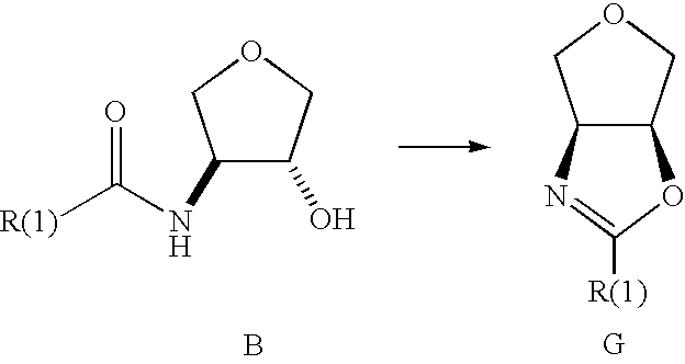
C1(NC([R(1)])=O)C(O)COC1.C12C(COC1)OC([R(1)])=N2.B
